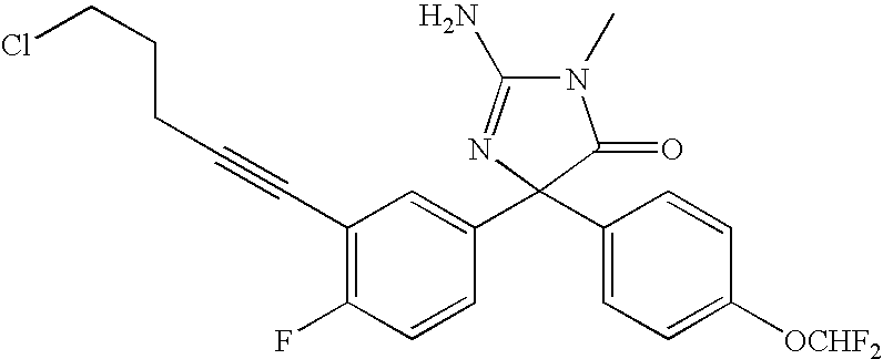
N1(C)C(N)=NC(C2=CC(C#CCCCCl)=C(F)C=C2)(C2=CC=C([OCHF2])C=C2)C1=O
